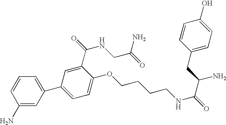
C1=CC(N)=CC(C2=CC=C(OCCCCNC(=O)C(CC3=CC=C(O)C=C3)N)C(C(NCC(=O)N)=O)=C2)=C1
